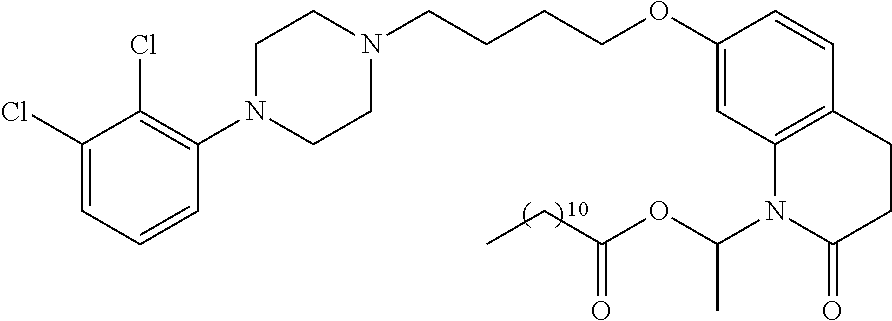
C1=C(Cl)C(Cl)=C(N2CCN(CCCCOC3=CC4=C(C=C3)CCC(=O)N4C(OC(CC)=O)C)CC2)C=C1
